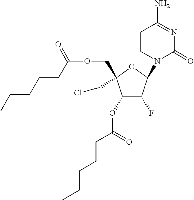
C1(OC(CCCCC)=O)C(F)C(N2C(=O)N=C(N)C=C2)OC1(COC(=O)CCCCC)CCl
